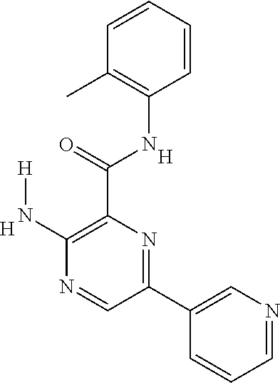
C1=NC=C(C2=NC(C(=O)NC3=C(C)C=CC=C3)=C(N[H])N=C2)C=C1.[H].[H]
